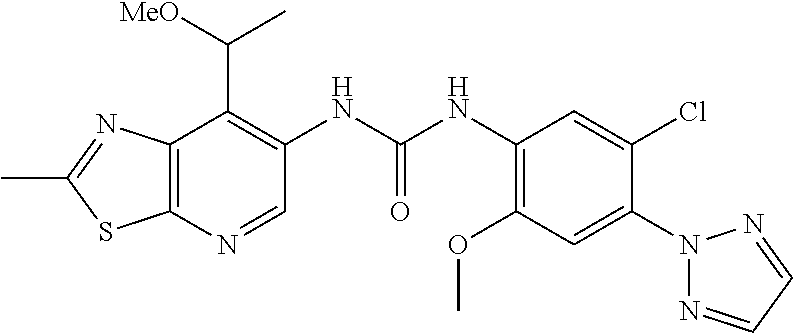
C12=C(N=CC(NC(NC3=C(OC)C=C(N4N=CC=N4)C(Cl)=C3)=O)=C1C([MeO])C)SC(C)=N2
